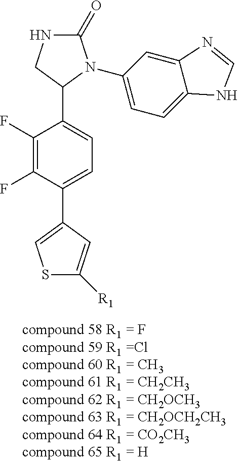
C1(F)=C(F)C(C2=CSC([R1])=C2)=CC=C1C1N(C2=CC=C3C(=C2)N=CN3)C(=O)NC1
